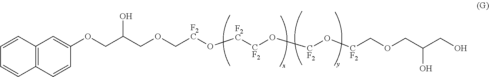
C12=C(C=CC(OCC(COC[F2C]O[F2C][CF2]O[CF2]O[CF2]COCC(CO)O)O)=C1)C=CC=C2
